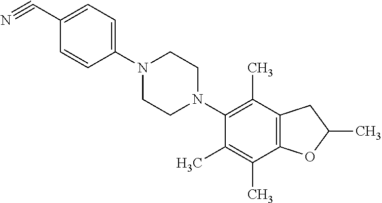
C1(C#N)=CC=C(N2CCN(C3=C(C)C4=C(C(C)=C3C)OC(C)C4)CC2)C=C1
